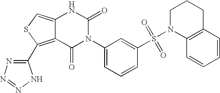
C12=C(C3=NN=NN3)SC=C1NC(=O)N(C1=CC=CC(S(N3C4=C(CCC3)C=CC=C4)(=O)=O)=C1)C2=O
